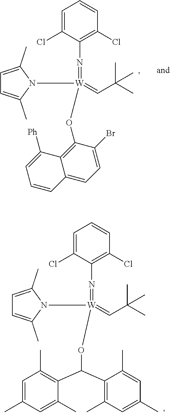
C1=C(Cl)C(N=[W](N2C(C)=CC=C2C)(OC2=C3C(=CC=C2Br)C=CC=C3[Ph])=CC(C)(C)C)=C(Cl)C=C1.C1=C(Cl)C(N=[W](N2C(C)=CC=C2C)(=CC(C)(C)C)OC(C2=C(C)C=C(C)C=C2C)C2=C(C)C=C(C)C=C2C)=C(Cl)C=C1
